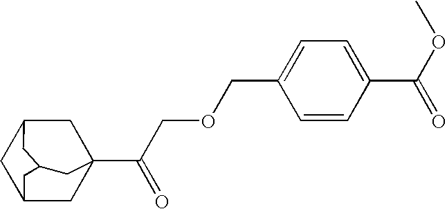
C12CC3(C(COCC4=CC=C(C(OC)=O)C=C4)=O)CC(C1)CC(C2)C3
